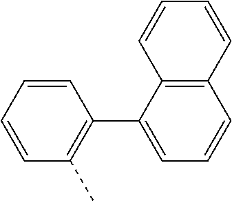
C1=C(C2=C(C)C=CC=C2)C2=C(C=C1)C=CC=C2
